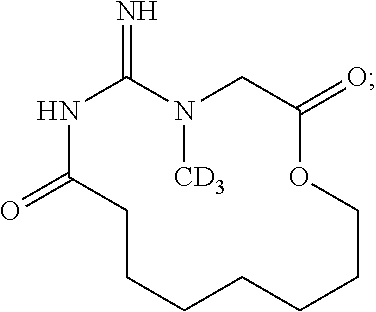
N1C(=O)CCCCCCCOC(=O)CN([CD3])C1=N
